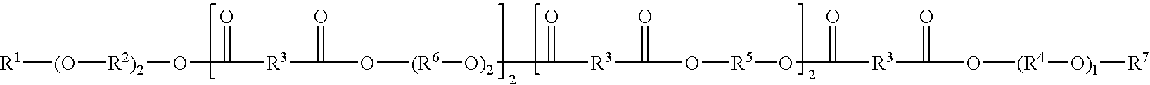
[R1][(O][R2)2]OC(=O)[R3]C(=O)O[(R6][O)2]C(=O)[R3]C(=O)O[R5]OC(=O)[R3]C(=O)O[(R4][O)1][R7]
